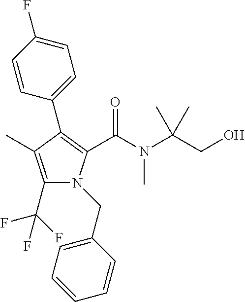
C1(C2=C(C(N(C(CO)(C)C)C)=O)N(CC3=CC=CC=C3)C(C(F)(F)F)=C2C)=CC=C(F)C=C1
